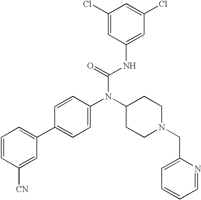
C1=CC([CN])=CC(C2=CC=C(N(C3CCN(CC4=CC=CC=N4)CC3)C(=O)NC3=CC(Cl)=CC(Cl)=C3)C=C2)=C1
